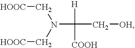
C(N(C[HOOC])C([H])([COOH])C[OH])[HOOC]
